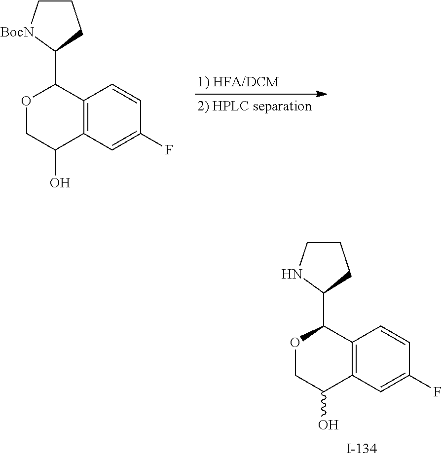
C1CNC(C2OCC(O)C3=C2C=CC(F)=C3)C1.C1C[BocN]C(C2OCC(O)C3=C2C=CC(F)=C3)C1
